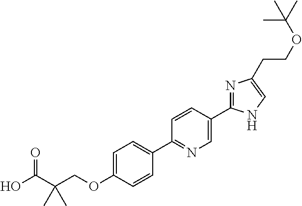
C(OC1=CC=C(C2=NC=C(C3=NC(CCOC(C)(C)C)=CN3)C=C2)C=C1)C(C(=O)O)(C)C
